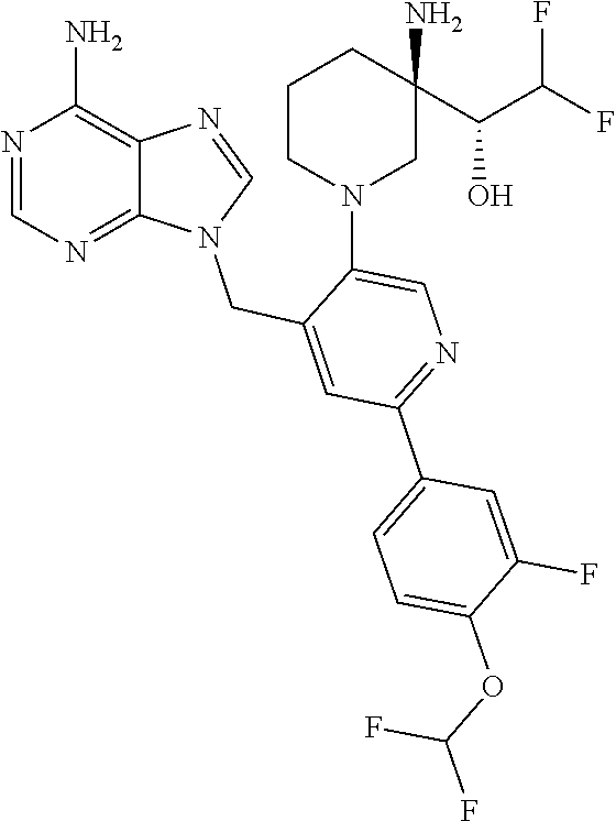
N1(CC2=CC(C3=CC=C(OC(F)F)C(F)=C3)=NC=C2N2CC(N)(C(O)C(F)F)CCC2)C=NC2=C(N)N=CN=C12
